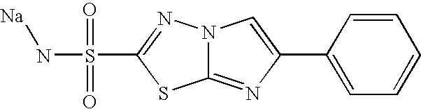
C12=NC(C3=CC=CC=C3)=CN1N=C(S(=O)(=O)N[Na])S2
